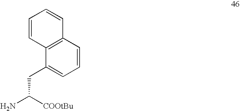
C1=CC2=C(C(CC(N)[COOtBu])=C1)C=CC=C2
